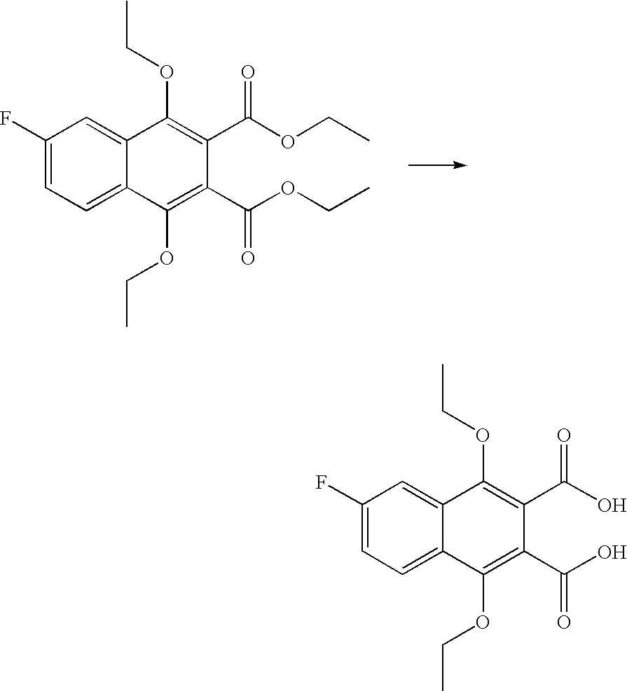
C1(F)=CC=C2C(=C1)C(OCC)=C(C(OCC)=O)C(C(OCC)=O)=C2OCC.C1(F)=CC=C2C(=C1)C(OCC)=C(C(O)=O)C(C(O)=O)=C2OCC
